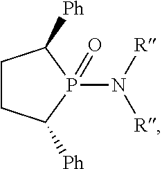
C1CC([Ph])P(N([R])[R])(=O)C1[Ph]
